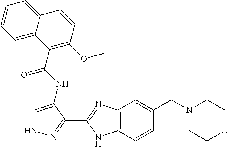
C12=C(C=CC(CN3CCOCC3)=C1)NC(C1=NNC=C1NC(=O)C1=C(OC)C=CC3=CC=CC=C13)=N2
